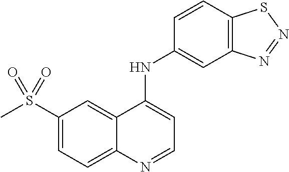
S(C1=CC=C2C(=C1)C(NC1=CC3=C(C=C1)SN=N3)=CC=N2)(C)(=O)=O
